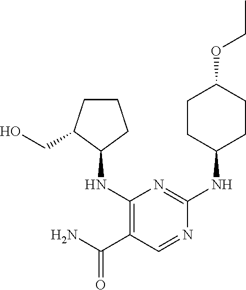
C1(NC2CCCC2CO)=C(C(N)=O)C=NC(NC2CCC(OCC)CC2)=N1
